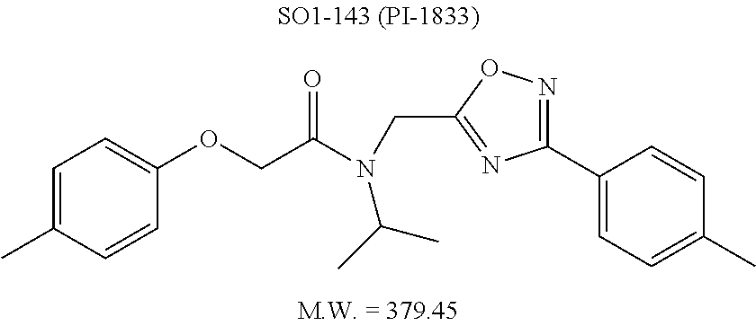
C1(OCC(N(CC2=NC(C3=CC=C(C)C=C3)=NO2)C(C)C)=O)=CC=C(C)C=C1
